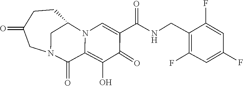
C1(F)=C(CNC(C2=CN3C(=C(O)C2=O)C(=O)N2CC3CCC(=O)C2)=O)C(F)=CC(F)=C1
